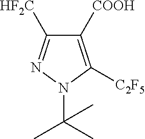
C1([COOH])=C([C2F5])N(C(C)(C)C)N=C1[HF2C]
